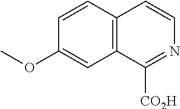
C1=CC2=C(C=C1OC)C([CO2H])=NC=C2
